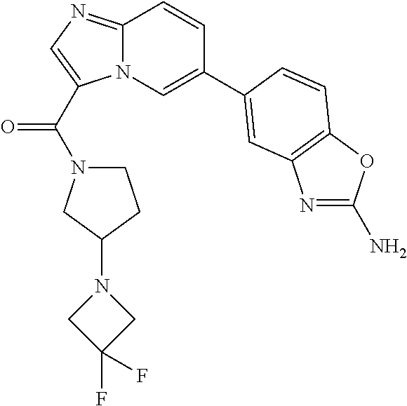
C12=NC=C(C(N3CCC(N4CC(F)(F)C4)C3)=O)N1C=C(C1=CC3=C(OC(N)=N3)C=C1)C=C2
